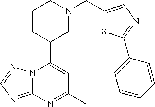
N12C(=NC=N1)N=C(C)C=C2C1CN(CC2=CN=C(C3=CC=CC=C3)S2)CCC1
